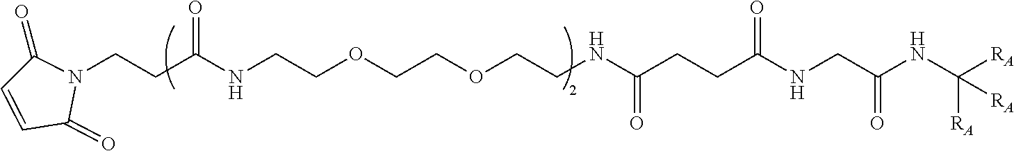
C(CC(NCCOCCOCCNC(CCC(NCC(NC([RA])([RA])[RA])=O)=O)=O)=O)N1C(=O)C=CC1=O
